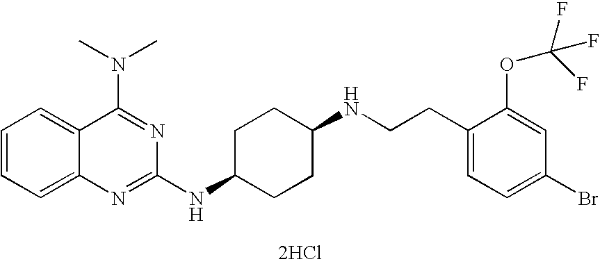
C1=CC=C2C(=C1)C(N(C)C)=NC(NC1CCC(NCCC3=CC=C(Br)C=C3OC(F)(F)F)CC1)=N2.[2HCl]
